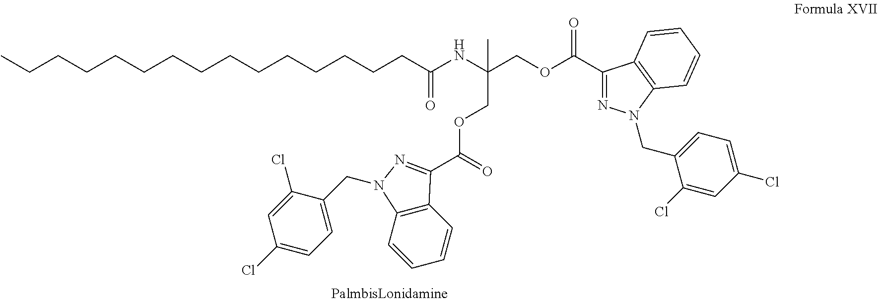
C1(C(=O)OCC(COC(C2=NN(CC3=CC=C(Cl)C=C3Cl)C3=C2C=CC=C3)=O)(NC(CCCCCCCCCCCCCCC)=O)C)=NN(CC2=CC=C(Cl)C=C2Cl)C2=C1C=CC=C2
